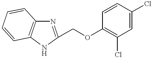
N1C(COC2=C(Cl)C=C(Cl)C=C2)=NC2=C1C=CC=C2
